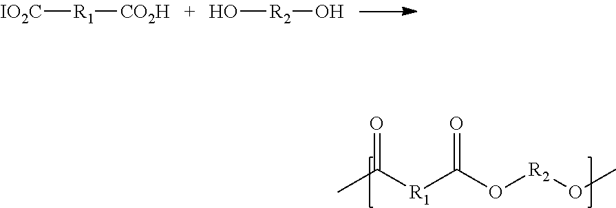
[IO2C][R1][CO2H].O[R2]O.CC([R1]C(O[R2]OC)=O)=O
